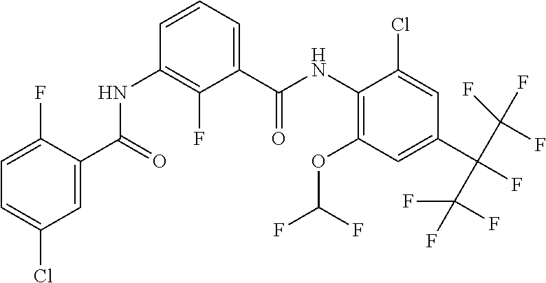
C1(OC(F)F)=C(NC(C2=CC=CC(NC(C3=CC(Cl)=CC=C3F)=O)=C2F)=O)C(Cl)=CC(C(F)(C(F)(F)F)C(F)(F)F)=C1
